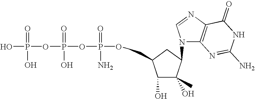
OP(=O)(OP(=O)(OP(=O)(OCC1C(O)C(O)(C)C(N2C3=C(N=C2)C(=O)NC(N)=N3)C1)N)O)O
